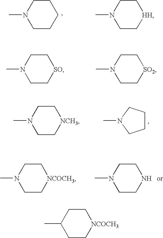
CN1CCCCC1.CN1CC[HH]CC1.CN1CC[SO]CC1.CN1CC[SO2]CC1.CN1CC[NCH3]CC1.CN1CCCC1.CN1CC[NCOCH3]CC1.CN1CCNCC1.CC1CC[NCOCH3]CC1
